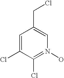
C1=C(Cl)C(Cl)=N(O)C=C1CCl
